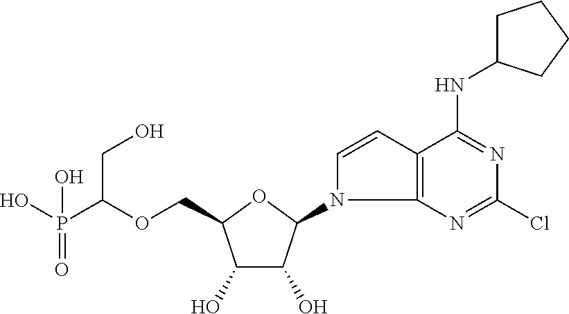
C(OCC1C(O)C(O)C(N2C3=C(C=C2)C(NC2CCCC2)=NC(Cl)=N3)O1)(P(O)(O)=O)CO
